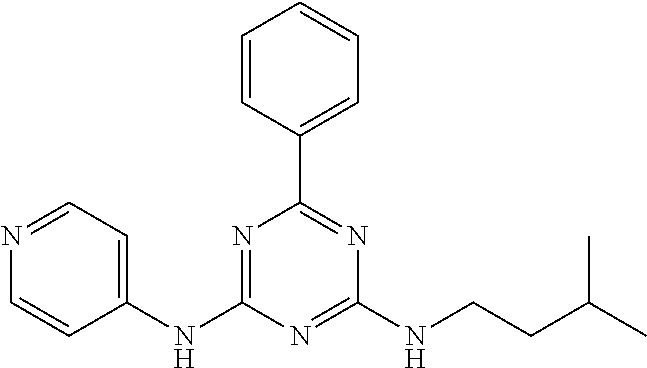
N1=C(NC2=CC=NC=C2)N=C(NCCC(C)C)N=C1C1=CC=CC=C1
